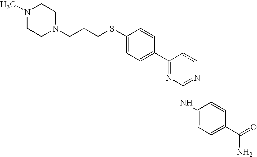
C1(SCCCN2CCN(C)CC2)=CC=C(C2=NC(NC3=CC=C(C(N)=O)C=C3)=NC=C2)C=C1
